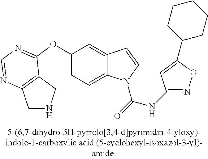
C1(OC2=NC=NC3=C2CNC3)=CC=C2C(=C1)C=CN2C(=O)NC1=NOC(C2CCCCC2)=C1
